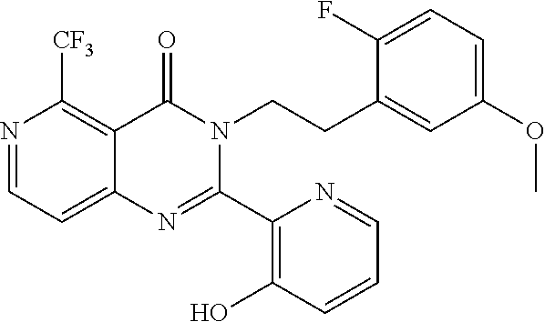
N1=CC=C2C(=C1[CF3])C(=O)N(CCC1=CC(OC)=CC=C1F)C(C1=C(O)C=CC=N1)=N2
